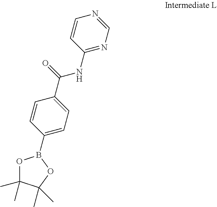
C1=CC(C(NC2=NC=NC=C2)=O)=CC=C1B1OC(C)(C)C(C)(C)O1
